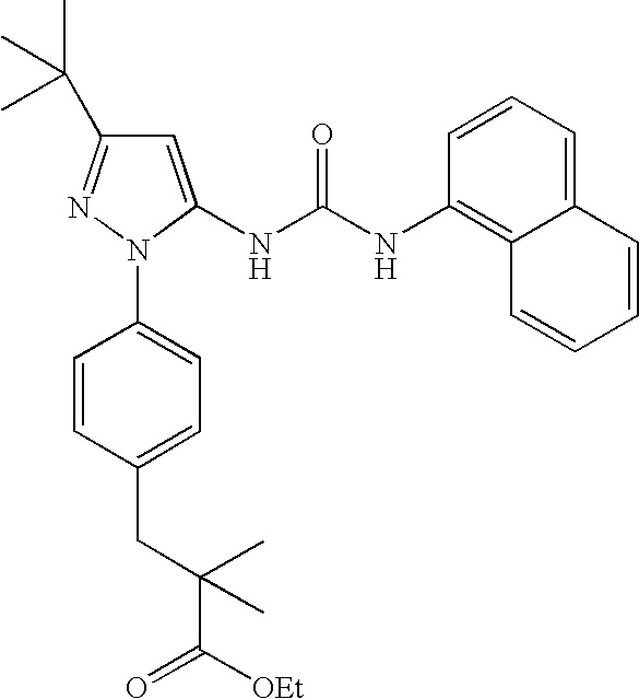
C1=C(NC(NC2=C3C(=CC=C2)C=CC=C3)=O)N(C2=CC=C(CC(C([OEt])=O)(C)C)C=C2)N=C1C(C)(C)C
